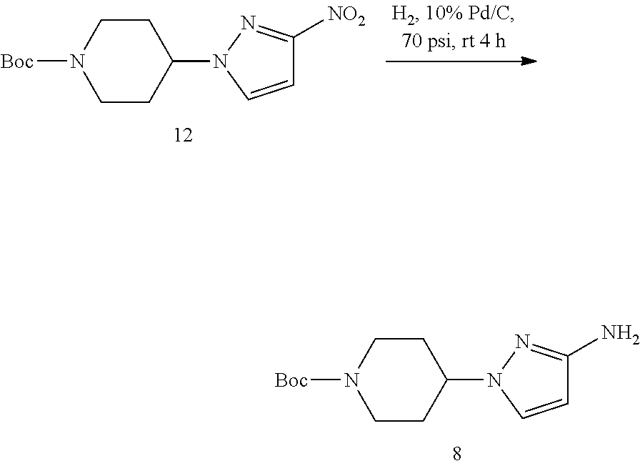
C1CC(N2C=CC([NO2])=N2)CCN1[Boc].C1CC(N2C=CC(N)=N2)CCN1[Boc]
